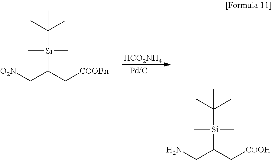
[HCO2NH4].[O2N]CC(C[COOBn])[Si](C)(C)C(C)(C)C.NCC(C[COOH])[Si](C)(C)C(C)(C)C
